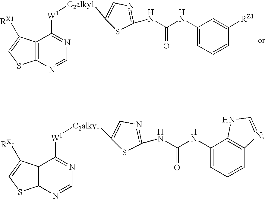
C12=C(N=CN=C1[W1][C2alkyl]C1=CN=C(NC(NC3=CC=CC4=C3NC=N4)=O)S1)SC=C2[RX1].C12=C(N=CN=C1[W1][C2alkyl]C1=CN=C(NC(NC3=CC=CC([RZ1])=C3)=O)S1)SC=C2[RX1]
